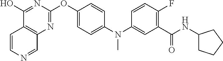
C1(O)=NC(OC2=CC=C(N(C3=CC(C(NC4CCCC4)=O)=C(F)C=C3)C)C=C2)=NC2=C1C=CN=C2
